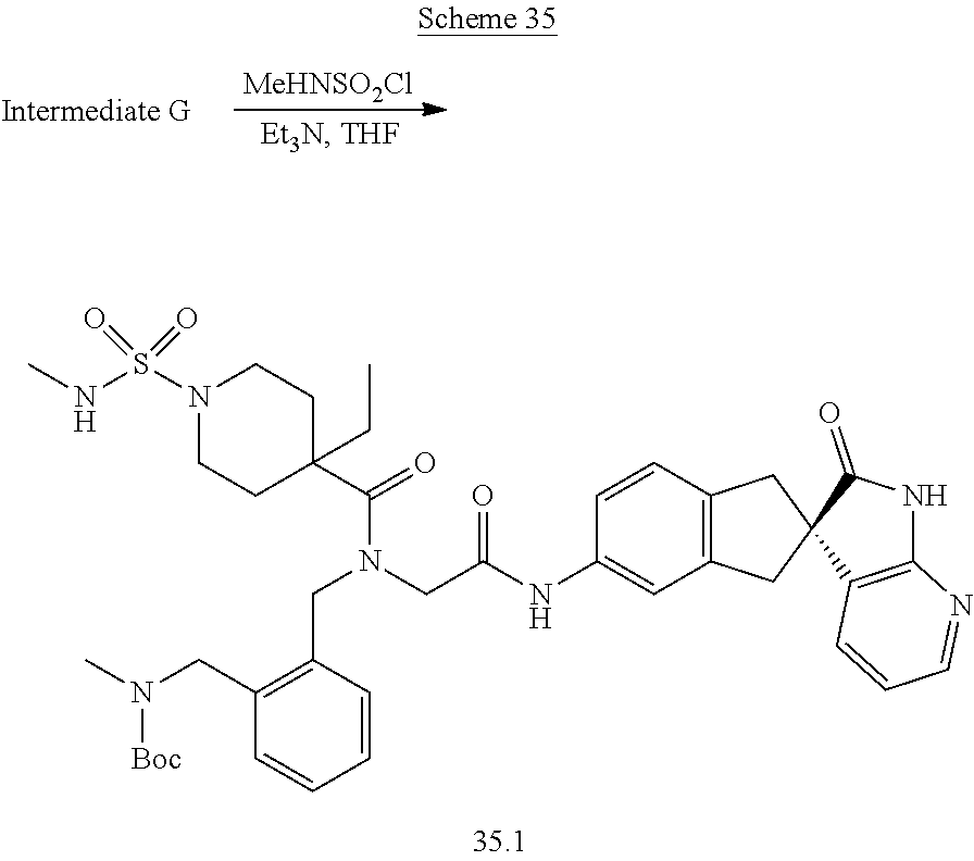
N(C)(CC1=C(CN(C(C2(CC)CCN(S(=O)(=O)NC)CC2)=O)CC(NC2=CC3=C(C=C2)CC2(C3)C3=C(N=CC=C3)NC2=O)=O)C=CC=C1)[Boc].[MeHNSO2Cl]
